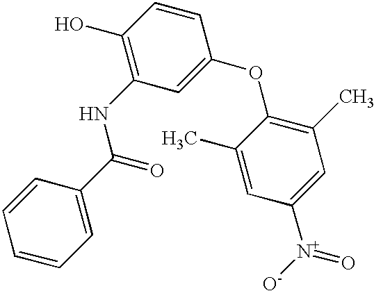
C1(O)=C(NC(C2=CC=CC=C2)=O)C=C(OC2=C(C)C=C([N+]([O-])=O)C=C2C)C=C1
